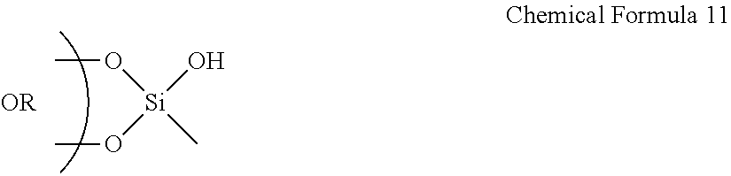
CO[Si](C)(O)OC
